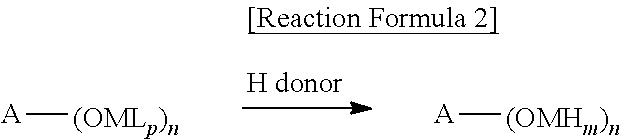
[A][(OMLp)n].[A][(OMHm)n]
